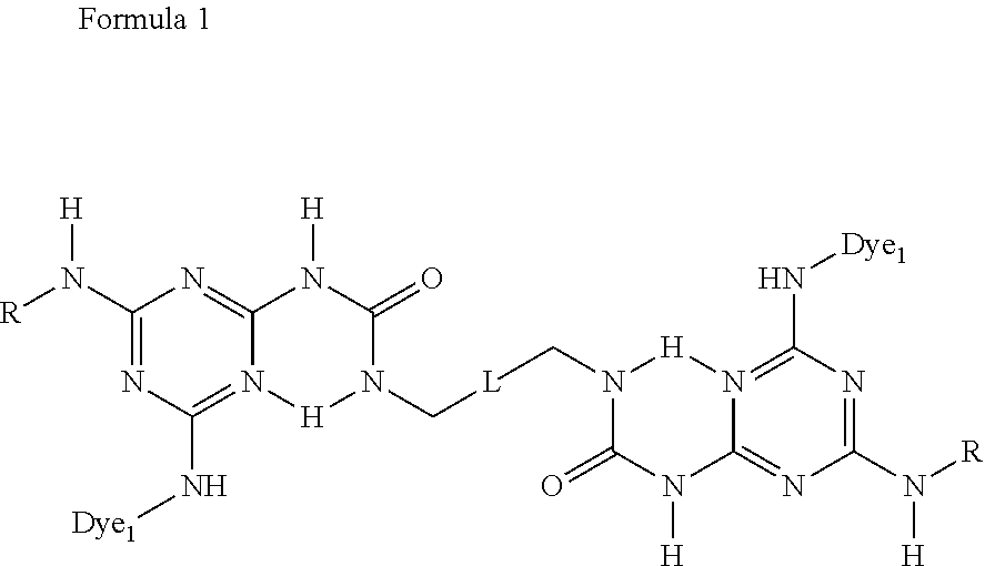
C1(N([R])[H])=NC(N[Dye1])=N2C(=N1)N([H])C(=O)N(C[L]CN1C(=O)N([H])C3=NC(N([H])[R])=NC(N[Dye1])=N3[H]1)[H]2
